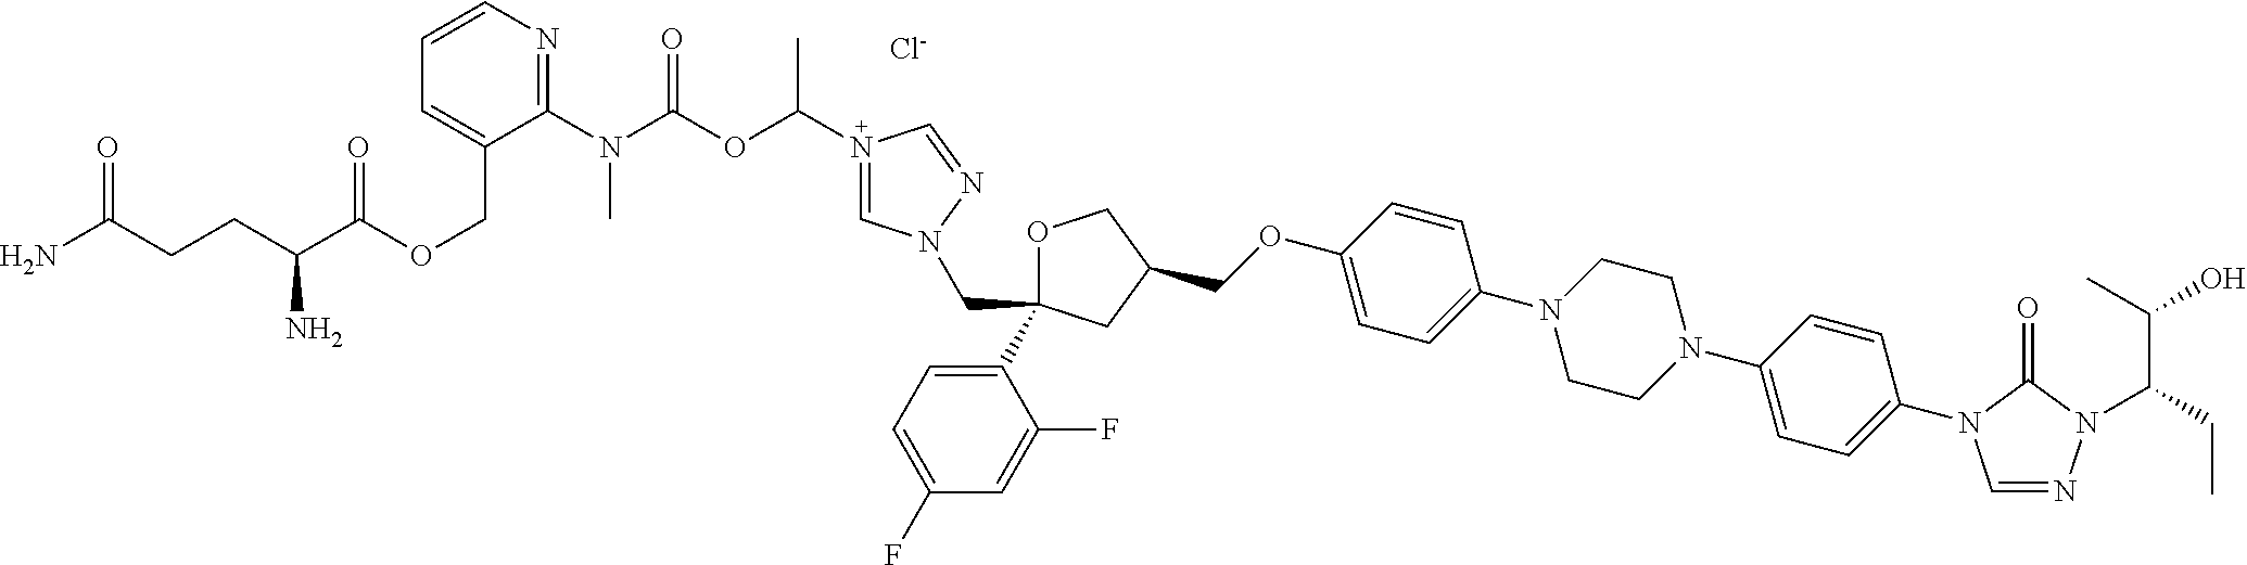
[Cl-].C1OC(C2=CC=C(F)C=C2F)(CN2C=N(C(OC(N(C3=NC=CC=C3COC(C(CCC(N)=O)N)=O)C)=O)C)C=N2)CC1COC1=CC=C(N2CCN(C3=CC=C(N4C=NN(C(CC)C(C)O)C4=O)C=C3)CC2)C=C1
